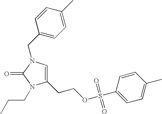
C1(CCOS(=O)(=O)C2=CC=C(C)C=C2)=CN(CC2=CC=C(C)C=C2)C(=O)N1CCC
